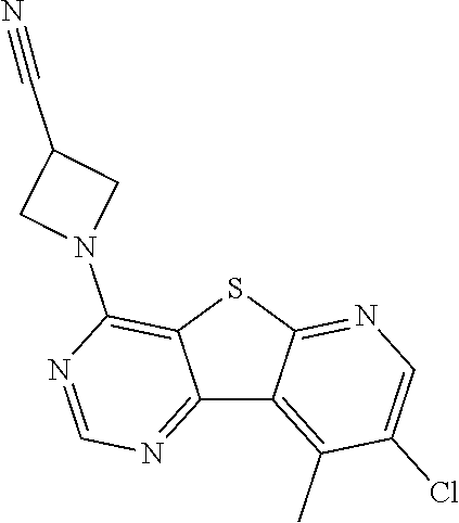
C12=NC=NC(N3CC(C#N)C3)=C1SC1=NC=C(Cl)C(C)=C21
